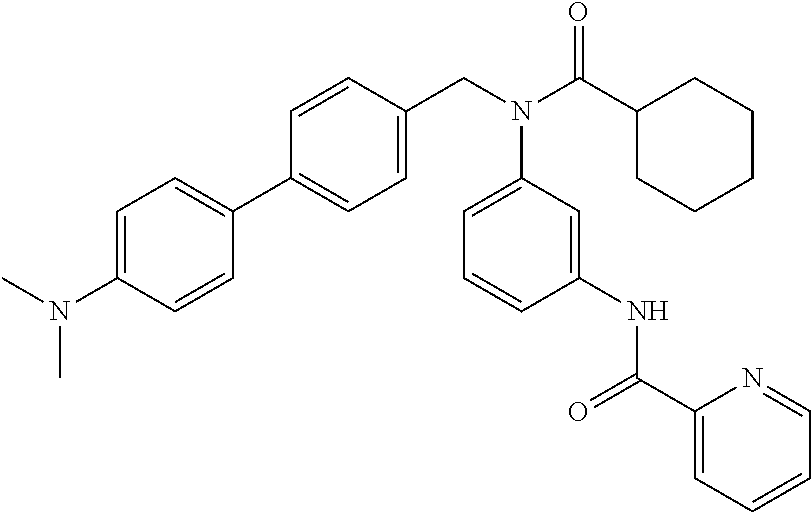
C1=CC(CN(C(C2CCCCC2)=O)C2=CC=CC(NC(C3=CC=CC=N3)=O)=C2)=CC=C1C1=CC=C(N(C)C)C=C1
